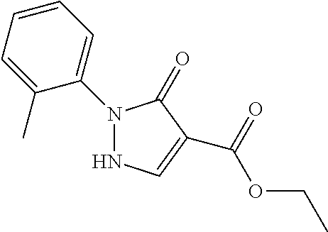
N1(C2=CC=CC=C2C)NC=C(C(=O)OCC)C1=O
